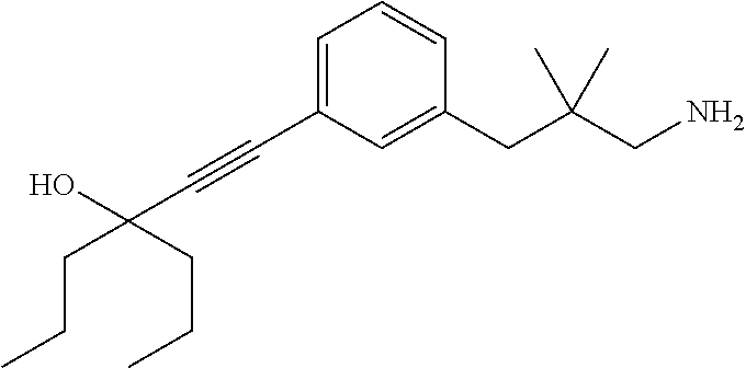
C1=C(C#CC(O)(CCC)CCC)C=C(CC(CN)(C)C)C=C1
